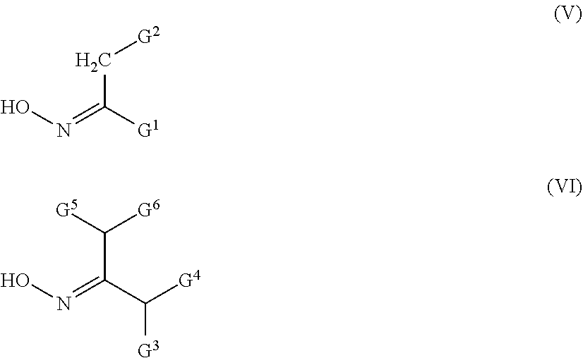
N(=C([G1])C[G2])O.C(C([G3])[G4])(=NO)C([G6])[G5]
